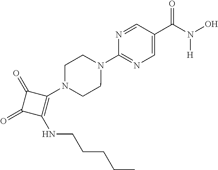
C1(C(=O)N(O)[H])=CN=C(N2CCN(C3=C(NCCCCC)C(=O)C3=O)CC2)N=C1
